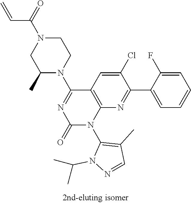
C1N(C(C=C)=O)CC(C)N(C2=NC(=O)N(C3=C(C)C=NN3C(C)C)C3=C2C=C(Cl)C(C2=CC=CC=C2F)=N3)C1
